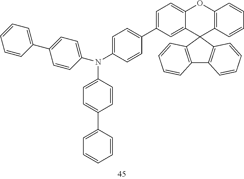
C12=C(C3(C4=C1C=CC=C4)C1=C(OC4=CC=C(C5=CC=C(N(C6=CC=C(C7=CC=CC=C7)C=C6)C6=CC=C(C7=CC=CC=C7)C=C6)C=C5)C=C34)C=CC=C1)C=CC=C2
